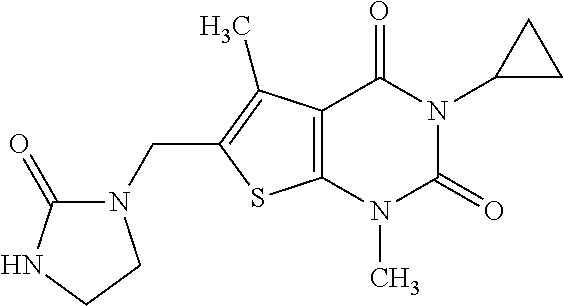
C12=C(N(C)C(=O)N(C3CC3)C1=O)SC(CN1C(=O)NCC1)=C2C
